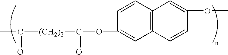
CC(=O)[(CH2)2]C(=O)OC1=CC2=C(C=C1)C=C(OC)C=C2
